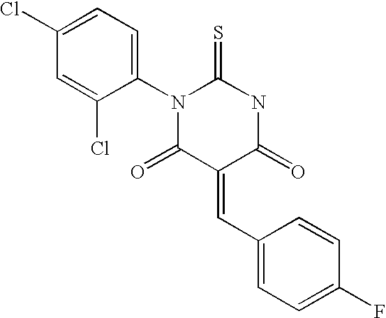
C1(Cl)=CC=C(N2C(=S)NC(=O)C(=CC3=CC=C(F)C=C3)C2=O)C(Cl)=C1
